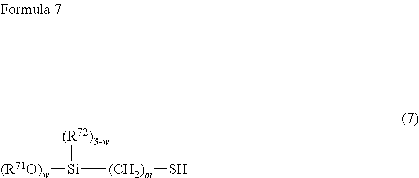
[(R71O)w][Si]([(CH2)m]S)[(R72)3-w]
